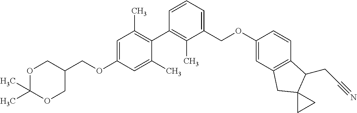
C1=C(OCC2COC(C)(C)OC2)C=C(C)C(C2=C(C)C(COC3=CC4=C(C=C3)C(CC#N)C3(C4)CC3)=CC=C2)=C1C
